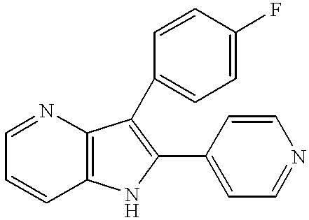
C12=C(N=CC=C1)C(C1=CC=C(F)C=C1)=C(C1=CC=NC=C1)N2
